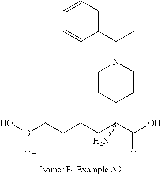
OB(CCCCC(C(O)=O)(N)C1CCN(C(C)C2=CC=CC=C2)CC1)O
